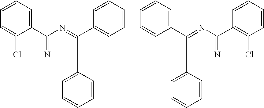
C1(C2=NC(C3=CC=CC=C3)(C3(C4=CC=CC=C4)C(C4=CC=CC=C4)=NC(C4=C(Cl)C=CC=C4)=N3)C(C3=CC=CC=C3)=N2)=CC=CC=C1Cl
